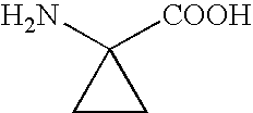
C1([COOH])(N)CC1
